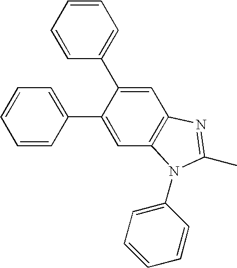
C1(C2=CC=CC=C2)=CC2=C(C=C1C1=CC=CC=C1)N=C(C)N2C1=CC=CC=C1
